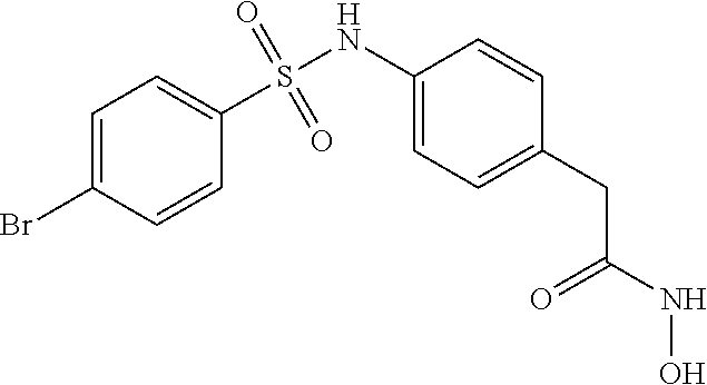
C1=C(Br)C=CC(S(NC2=CC=C(CC(=O)NO)C=C2)(=O)=O)=C1
